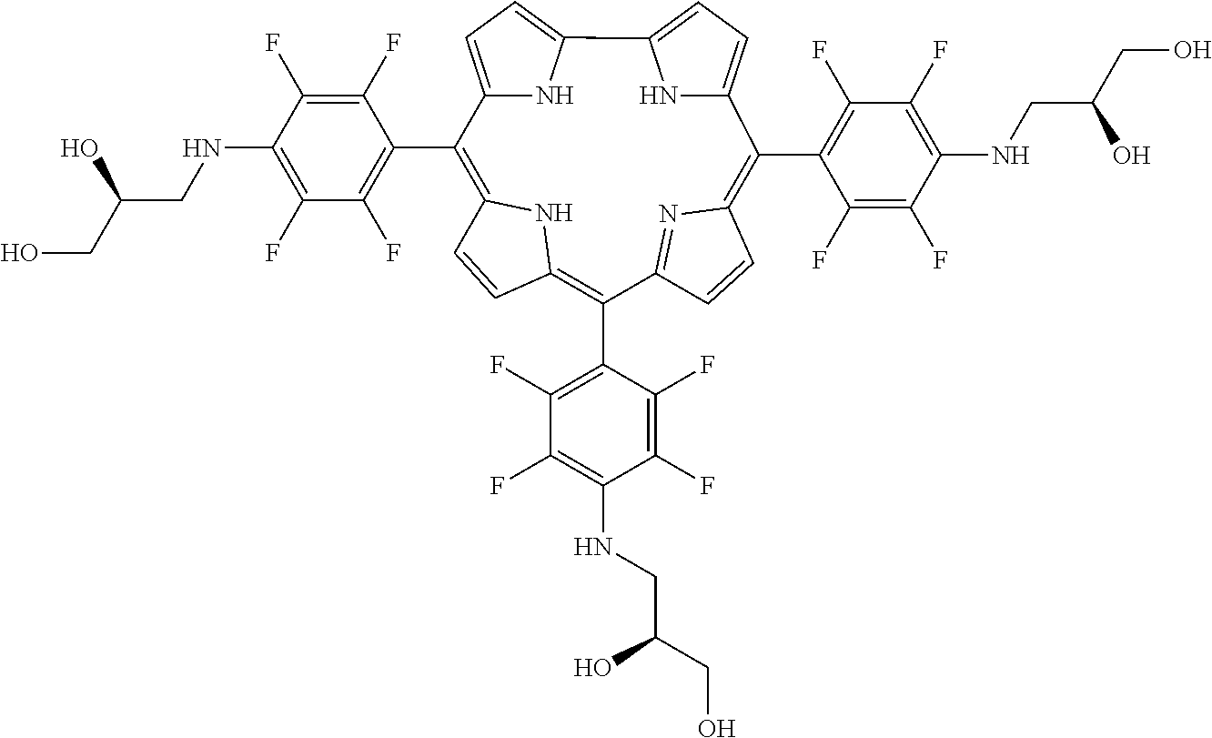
C1(C2=C3NC(=C(C4=C(F)C(F)=C(NCC(O)CO)C(F)=C4F)C4=NC(=C(C5=C(F)C(F)=C(NCC(O)CO)C(F)=C5F)C5=CC=C(C6=CC=C2N6)N5)C=C4)C=C3)=C(F)C(F)=C(NCC(O)CO)C(F)=C1F
